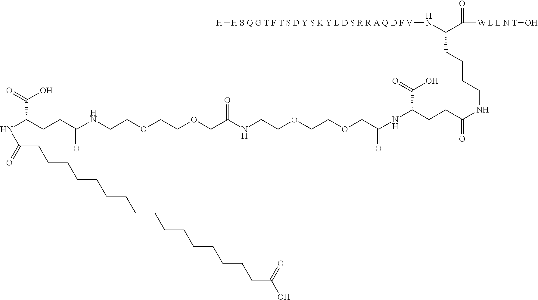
C(C(=O)O)(CCC(NCCOCCOCC(NCCOCCOCC(NC(CCC(NCCCCC(N[H S Q G T F T S D Y S K Y L D S R R A Q D F V][H])C([W L L N T]O)=O)=O)C(=O)O)=O)=O)=O)NC(=O)CCCCCCCCCCCCCCCCC(O)=O
